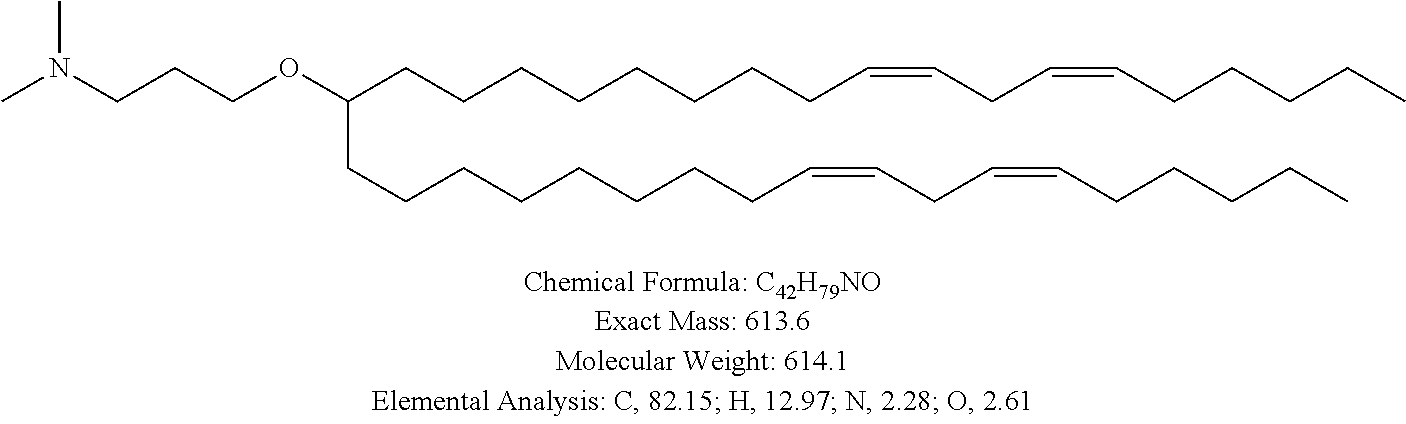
O(C(CCCCCCCCC=CCC=CCCCCC)CCCCCCCCC=CCC=CCCCCC)CCCN(C)C
